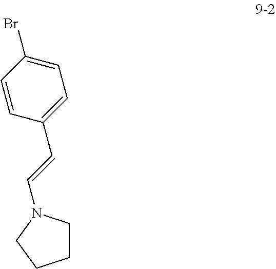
C1CN(C=CC2=CC=C(Br)C=C2)CC1
